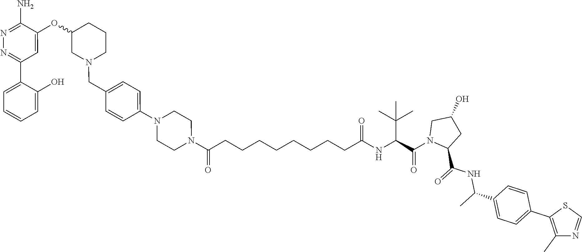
N1=C(N)C(OC2CN(CC3=CC=C(N4CCN(C(=O)CCCCCCCCC(NC(C(C)(C)C)C(N5C(C(=O)NC(C)C6=CC=C(C7=C(C)N=CS7)C=C6)CC(O)C5)=O)=O)CC4)C=C3)CCC2)=CC(C2=CC=CC=C2O)=N1
